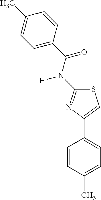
C1=C(C)C=CC(C2=CSC(N(C(C3=CC=C(C)C=C3)=O)[H])=N2)=C1
